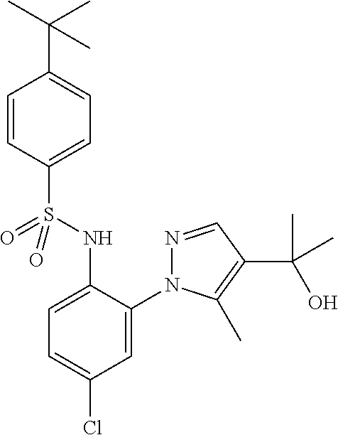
C1=CC(S(NC2=CC=C(Cl)C=C2N2N=CC(C(O)(C)C)=C2C)(=O)=O)=CC=C1C(C)(C)C
